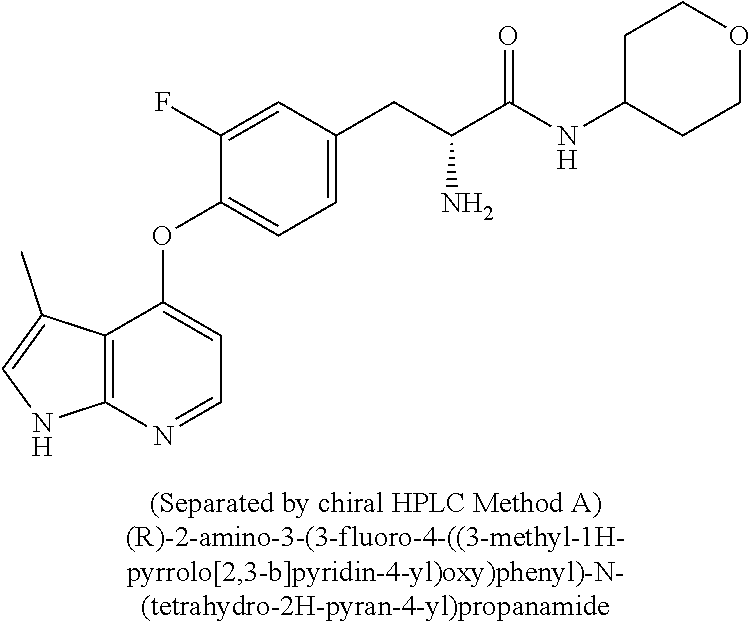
C1(F)=CC(CC(C(NC2CCOCC2)=O)N)=CC=C1OC1=CC=NC2=C1C(C)=CN2
